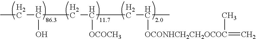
CCC(O)CC([OCOCH3])CC(C)[OCONHCH2CH2OCOC](=C)C
